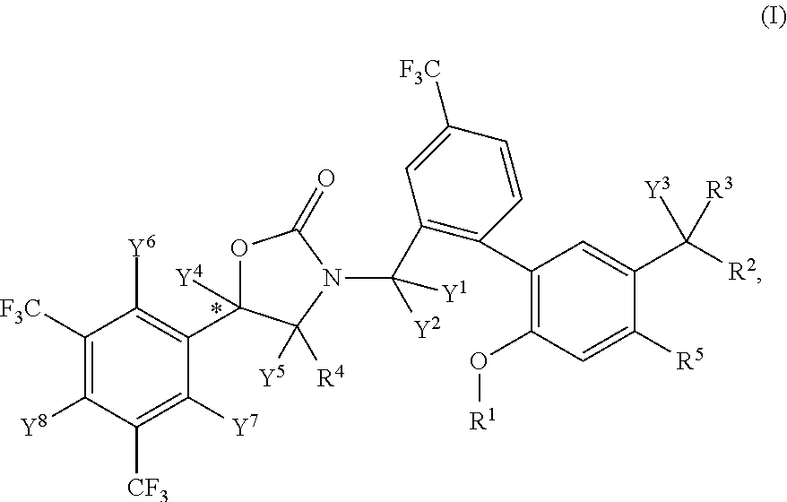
C1([F3C])=C([Y8])C([CF3])=C([Y7])C(C2([Y4])OC(=O)N(C(C3=C(C4=C(O[R1])C=C([R5])C(C([R2])([R3])[Y3])=C4)C=CC([F3C])=C3)([Y2])[Y1])C2([R4])[Y5])=C1[Y6]
